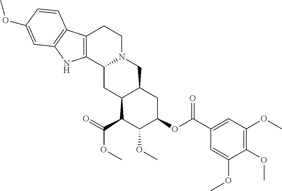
C12=C(C3N(CC1)CC1C(C3)C(C(OC)=O)C(OC)C(OC(=O)C3=CC(OC)=C(OC)C(OC)=C3)C1)NC1=C2C=CC(OC)=C1
